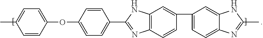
C1(C)=CC=C(OC2=CC=C(C3=NC4=C(N3)C=C(C3=CC=C5N=C(C)NC5=C3)C=C4)C=C2)C=C1
